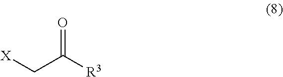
[X]CC([R3])=O
